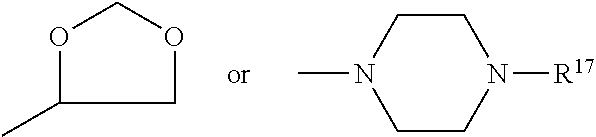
C1OCOC1C.CN1CCN([R17])CC1
